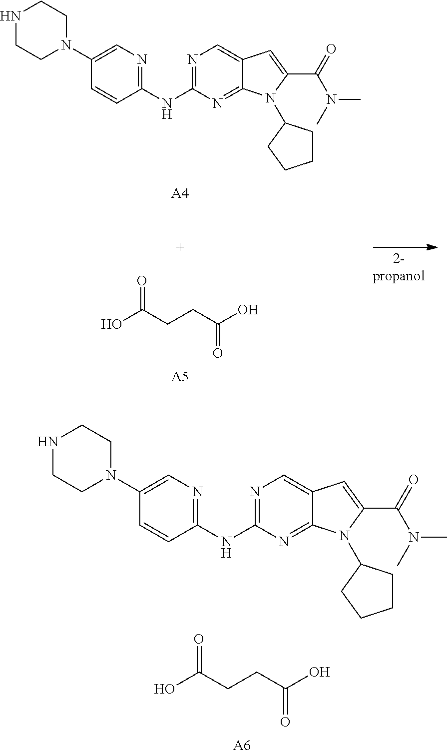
OC(CCC(O)=O)=O.[A5].N1CCN(C2=CN=C(NC3=NC=C4C(=N3)N(C3CCCC3)C(C(N(C)C)=O)=C4)C=C2)CC1.[A4].N1CCN(C2=CN=C(NC3=NC=C4C(=N3)N(C3CCCC3)C(C(N(C)C)=O)=C4)C=C2)CC1.OC(CCC(O)=O)=O.[A6]
